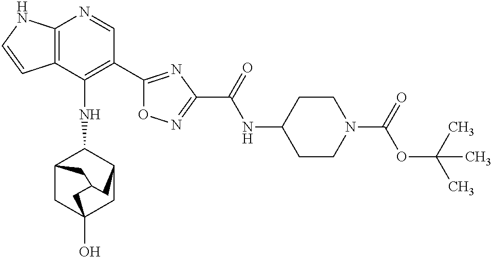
C12=C(C(NC3C4CC5(O)CC3CC(C4)C5)=C(C3=NC(C(=O)NC4CCN(C(=O)OC(C)(C)C)CC4)=NO3)C=N1)C=CN2
